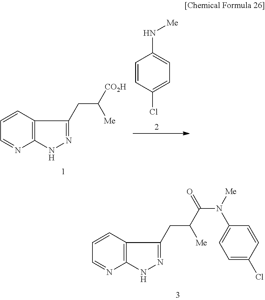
C1=CC2=C(N=C1)NN=C2CC([CO2H])[Me].C1=CC(Cl)=CC=C1N[Me].C1=CC2=C(N=C1)NN=C2CC([Me])C(N([Me])C1=CC=C(Cl)C=C1)=O
